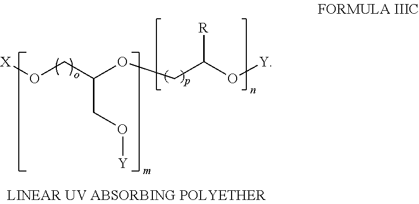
[X]OCC(OCC(O[Y])[R])CO[Y]
